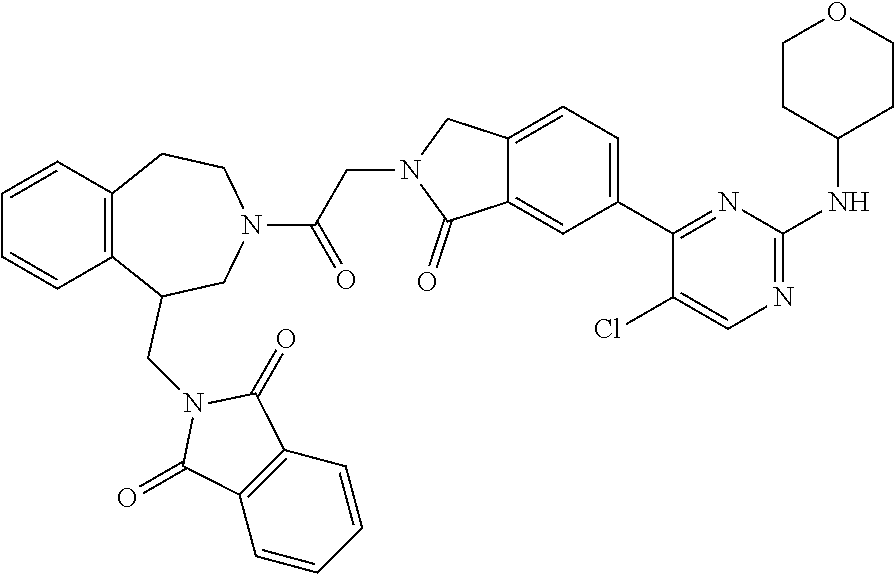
C1=CC=CC2=C1C(=O)N(CC1C3=C(C=CC=C3)CCN(C(=O)CN3C(=O)C4=CC(C5=NC(NC6CCOCC6)=NC=C5Cl)=CC=C4C3)C1)C2=O
